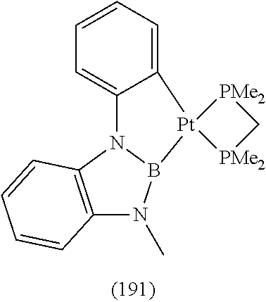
C1=CC=C2C(=C1)N1C3=C(N(C)B1[Pt]21[PMe2]C[PMe2]1)C=CC=C3
